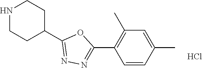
C1(C2CCNCC2)=NN=C(C2=C(C)C=C(C)C=C2)O1.Cl
